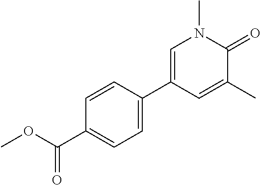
C1=CC(C2=CN(C)C(=O)C(C)=C2)=CC=C1C(OC)=O
